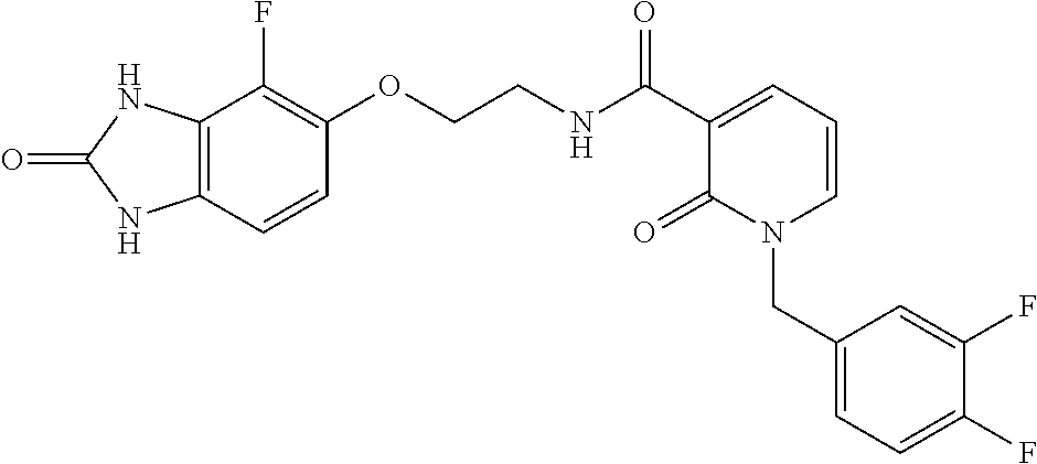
C12=C(C=CC(OCCNC(C3=CC=CN(CC4=CC=C(F)C(F)=C4)C3=O)=O)=C1F)NC(=O)N2
